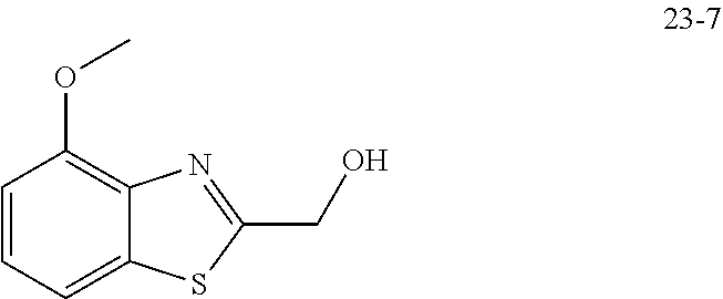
C1=CC=C2C(=C1OC)N=C(CO)S2
